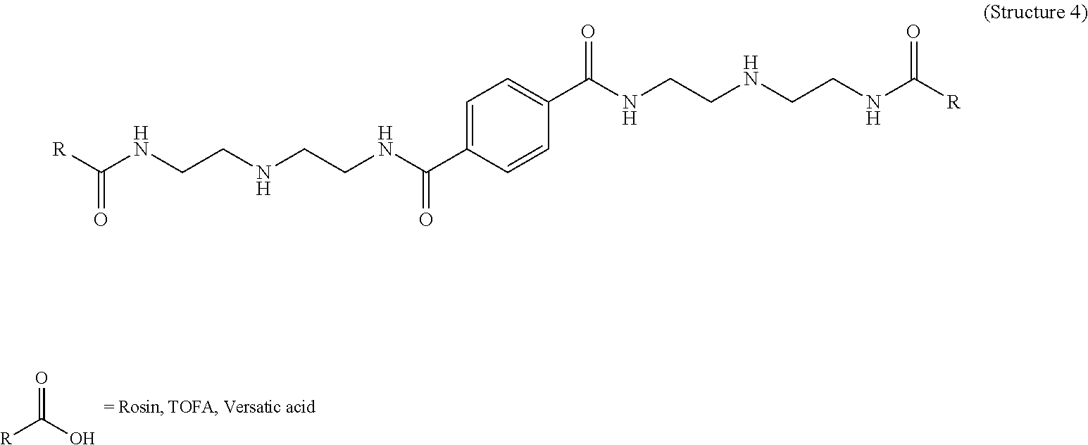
O=C(O)[R].C1=C(C(NCCNCCNC([R])=O)=O)C=CC(C(NCCNCCNC([R])=O)=O)=C1
